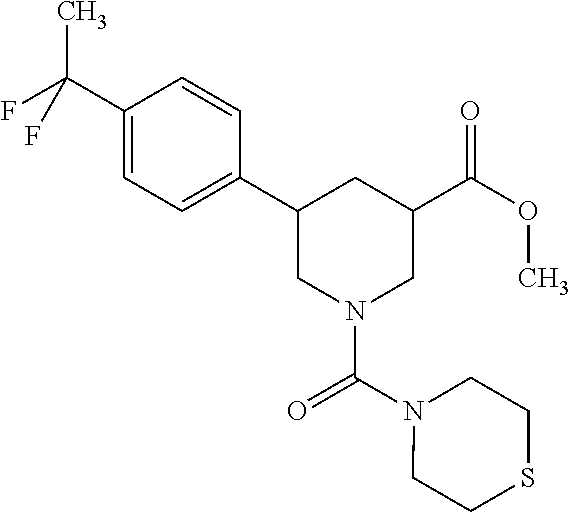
C1(C(F)(C)F)=CC=C(C2CN(C(N3CCSCC3)=O)CC(C(OC)=O)C2)C=C1
